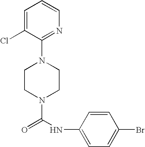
N1(C(NC2=CC=C(Br)C=C2)=O)CCN(C2=NC=CC=C2Cl)CC1
